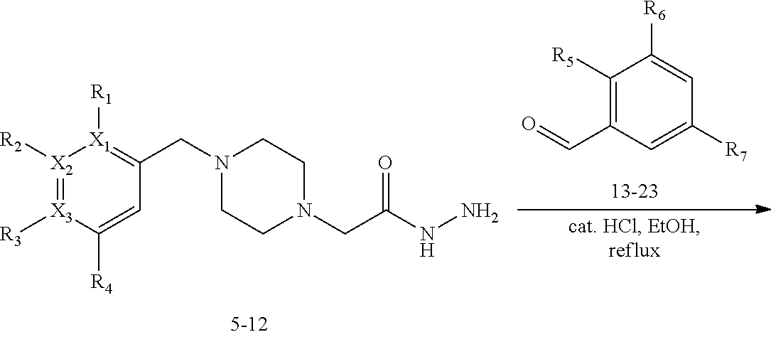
[X2]1([R2])=[X3]([R3])C([R4])=CC(CN2CCN(CC(NN)=O)CC2)=[X1]1[R1].C1([R5])=C(C=O)C=C([R7])C=C1[R6]
